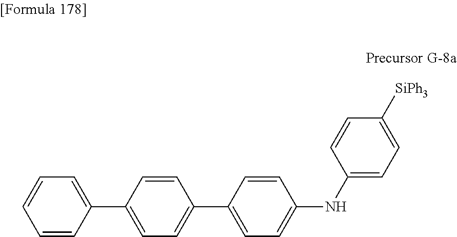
C1=CC(C2=CC=C(C3=CC=C(NC4=CC=C([SiPh3])C=C4)C=C3)C=C2)=CC=C1
